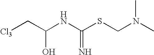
[Cl3]CC(NC(SCN(C)C)=N)O
